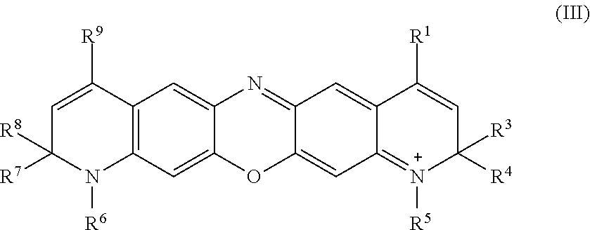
C12=C(C=C3C(=C1)N=C1C(=CC4=[N+]([R5])C([R4])([R3])C=C([R1])C4=C1)O3)N([R6])C([R7])([R8])C=C2[R9]
